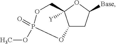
C12CC([Base])OC1([Y])COP(=O)(OC)O2
